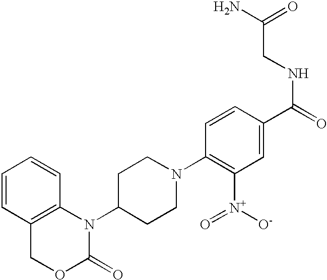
C1=CC2=C(C=C1)N(C1CCN(C3=C([N+](=O)[O-])C=C(C(=O)NCC(=O)N)C=C3)CC1)C(=O)OC2
